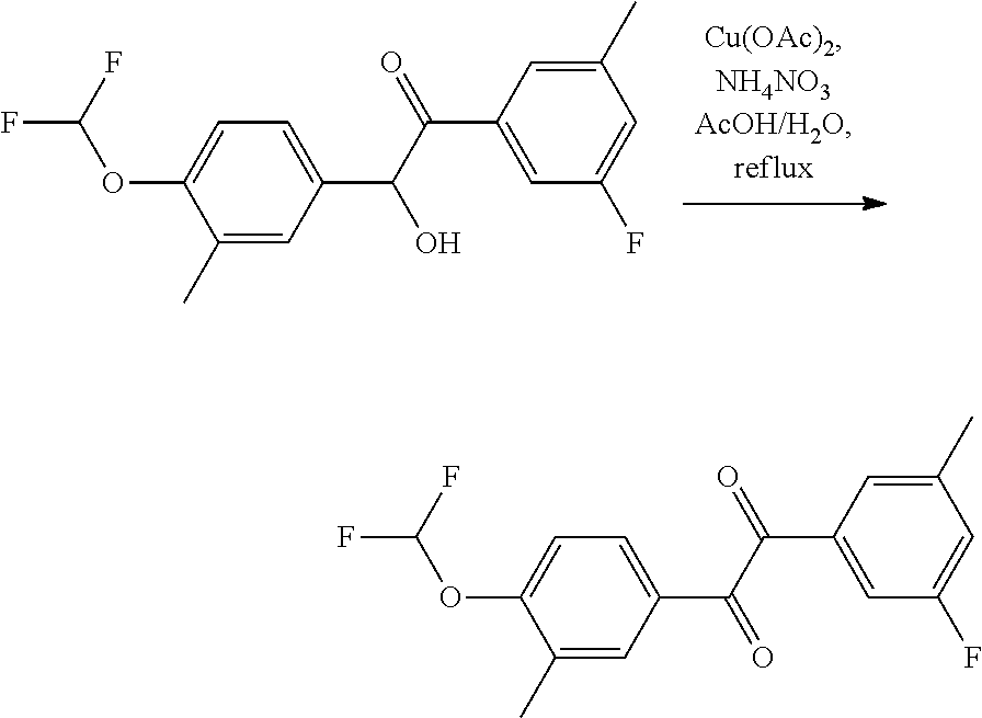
FC(F)OC1=CC=C(C(C(=O)C2=CC(F)=CC(C)=C2)O)C=C1C.FC(F)OC1=CC=C(C(C(=O)C2=CC(F)=CC(C)=C2)=O)C=C1C
